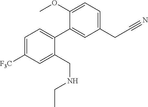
C1=C([F3C])C=C(CNCC)C(C2=CC(CC#N)=CC=C2OC)=C1
